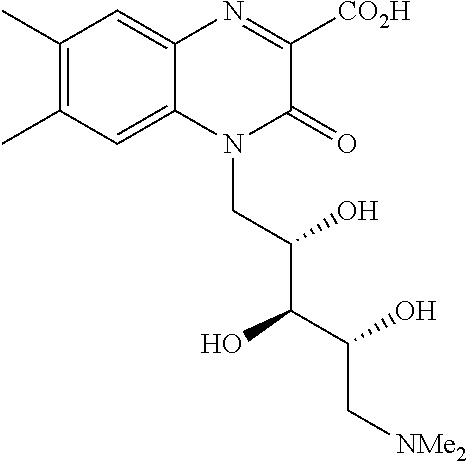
C1(C)=C(C)C=C2C(=C1)N=C([CO2H])C(=O)N2CC(C(C(C[NMe2])O)O)O
